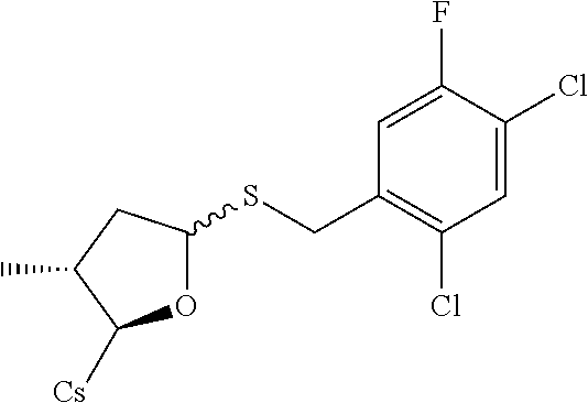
O1C(SCC2=C(Cl)C=C(Cl)C(F)=C2)CC(C)C1[Cs]
